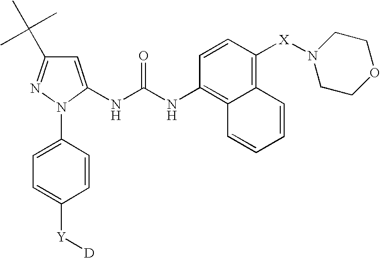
C1=C(NC(NC2=C3C(=C([X]N4CCOCC4)C=C2)C=CC=C3)=O)N(C2=CC=C([Y][D])C=C2)N=C1C(C)(C)C
